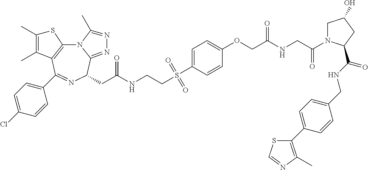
N12C3=C(C(C4=CC=C(Cl)C=C4)=NC(CC(NCCS(C4=CC=C(OCC(NCC(=O)N5CC(O)CC5C(NCC5=CC=C(C6=C(C)N=CS6)C=C5)=O)=O)C=C4)(=O)=O)=O)C1=NN=C2C)C(C)=C(C)S3
